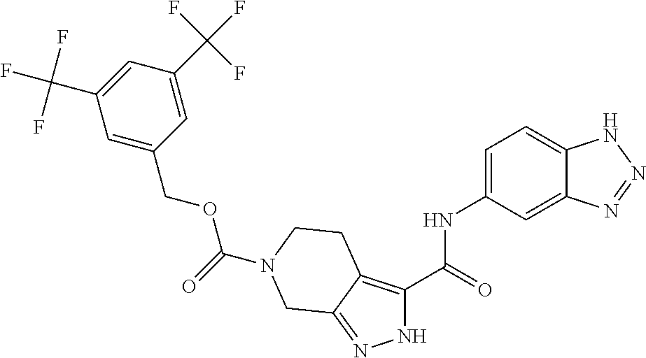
N1C(C(=O)NC2=CC=C3C(=C2)N=NN3)=C2C(=N1)CN(C(=O)OCC1=CC(C(F)(F)F)=CC(C(F)(F)F)=C1)CC2
